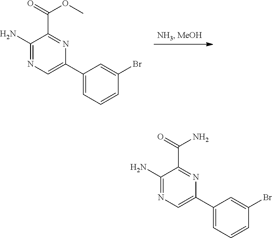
C1(N)=NC=C(C2=CC=CC(Br)=C2)N=C1C(=O)OC.C1(N)=NC=C(C2=CC=CC(Br)=C2)N=C1C(=O)N
